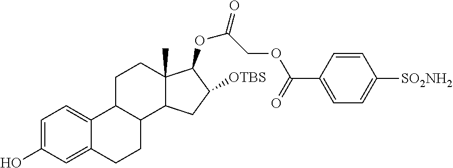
C1=C(O)C=C2C(=C1)C1C(CC2)C2C(C)(CC1)C(OC(=O)COC(C1=CC=C([SO2NH2])C=C1)=O)C([OTBS])C2
